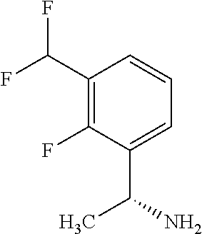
C1(C(F)F)=C(F)C(C(N)C)=CC=C1
